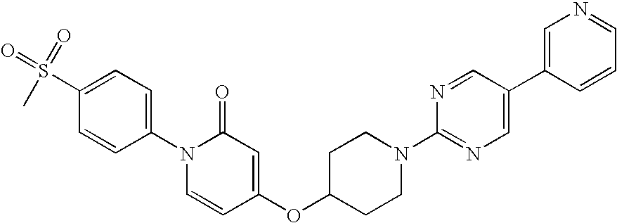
C1(N2C=CC(OC3CCN(C4=NC=C(C5=CN=CC=C5)C=N4)CC3)=CC2=O)=CC=C(S(=O)(=O)C)C=C1
